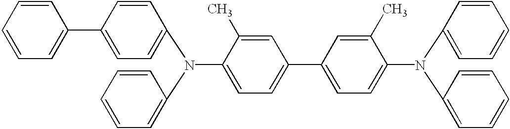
C1=C(C)C(N(C2=CC=C(C3=CC=CC=C3)C=C2)C2=CC=CC=C2)=CC=C1C1=CC=C(N(C2=CC=CC=C2)C2=CC=CC=C2)C(C)=C1
